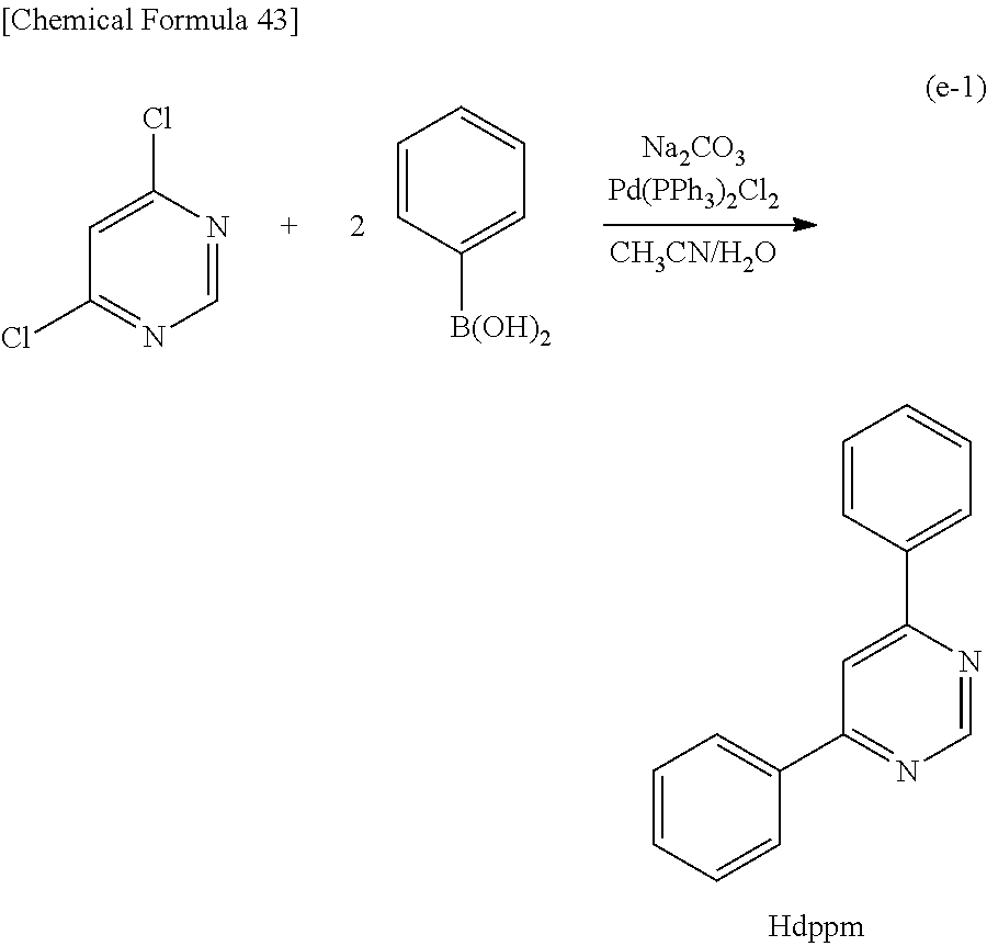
C1=CC=CC=C1[B(OH)2].C1=NC(Cl)=CC(Cl)=N1.C1=NC(C2=CC=CC=C2)=CC(C2=CC=CC=C2)=N1
